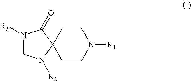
N1([R3])CN([R2])C2(C1=O)CCN([R1])CC2
